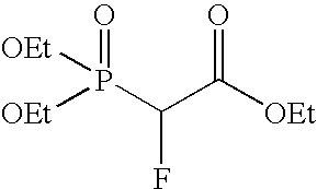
[OEt]P(C(C([OEt])=O)F)([OEt])=O
